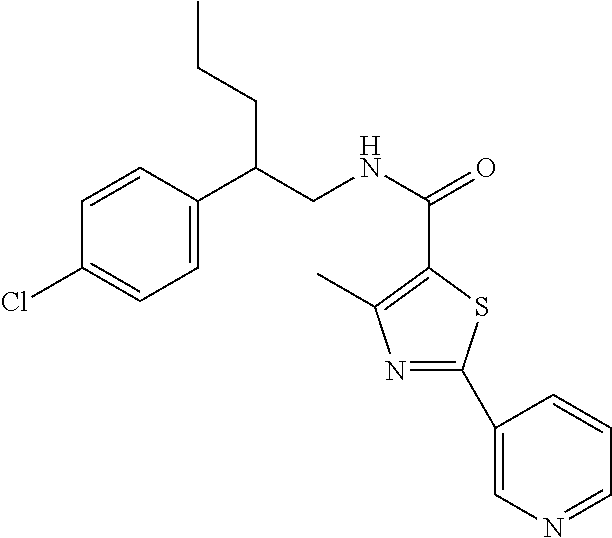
C1=C(C(CNC(=O)C2=C(C)N=C(C3=CN=CC=C3)S2)CCC)C=CC(Cl)=C1
